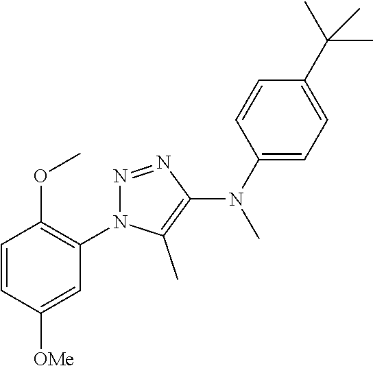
C1=CC([OMe])=CC(N2N=NC(N(C3=CC=C(C(C)(C)C)C=C3)C)=C2C)=C1OC
